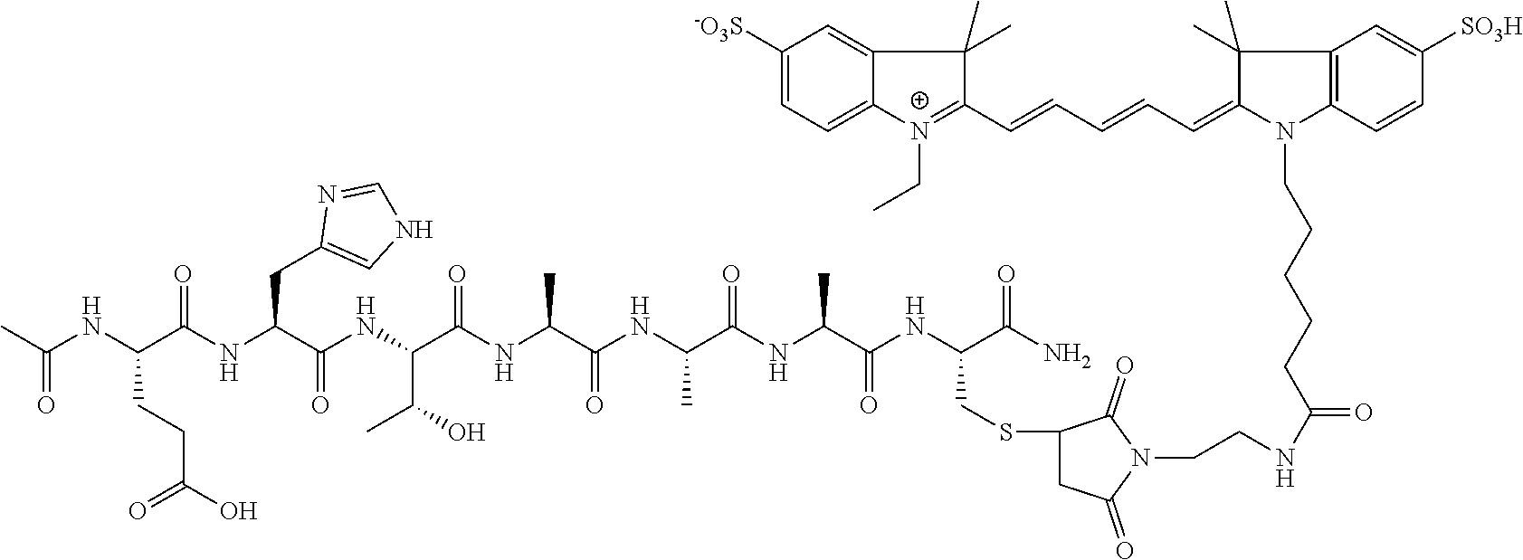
C(NC(C(NC(C(NC(C(NC(C(NC(C(NC(C(NC(C(N)=O)CSC1CC(=O)N(CCNC(CCCCCN2C(=CC=CC=CC3=[N+](CC)C4=CC=C([-O3S])C=C4C3(C)C)C(C)(C)C3=C2C=CC([SO3H])=C3)=O)C1=O)=O)C)=O)C)=O)C)=O)C(O)C)=O)CC1=CNC=N1)=O)CCC(O)=O)(C)=O
